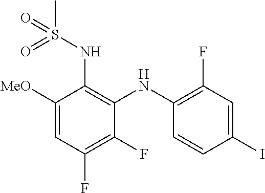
C1(F)=C(F)C=C([MeO])C(NS(=O)(C)=O)=C1NC1=C(F)C=C(I)C=C1
